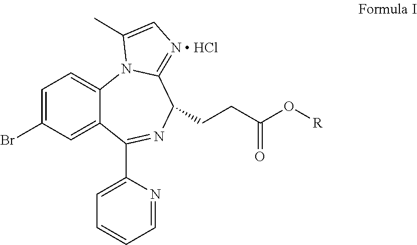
C1=C(Br)C=C2C(=C1)N1C(=[N  HCl]C=C1C)C(CCC(O[R])=O)N=C2C1=CC=CC=N1
